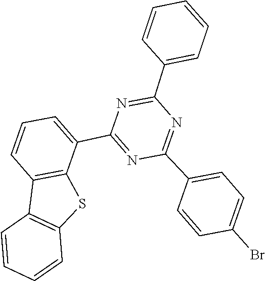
C1=C(C2=NC(C3=CC=C(Br)C=C3)=NC(C3=CC=CC=C3)=N2)C2=C(C=C1)C1=C(S2)C=CC=C1
